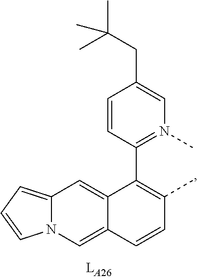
C1=CC(C2=C(C)C=CC3=CN4C(=CC=C4)C=C23)=N(C)C=C1CC(C)(C)C
